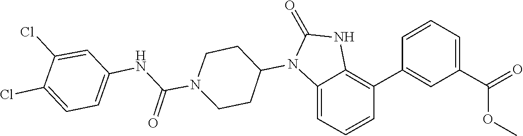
C1(=O)NC2=C(C3=CC(C(=O)OC)=CC=C3)C=CC=C2N1C1CCN(C(NC2=CC=C(Cl)C(Cl)=C2)=O)CC1
